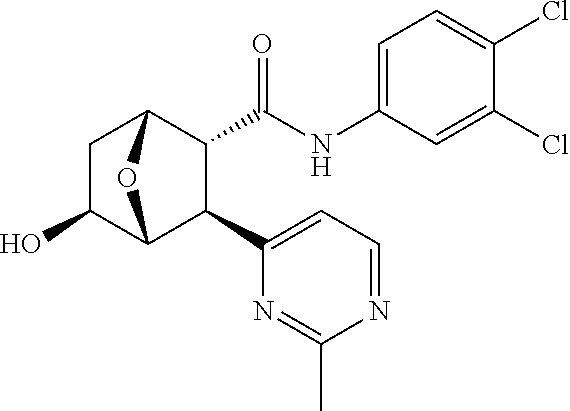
C1(Cl)=CC(NC(C2C(C3=CC=NC(C)=N3)C3OC2CC3O)=O)=CC=C1Cl
